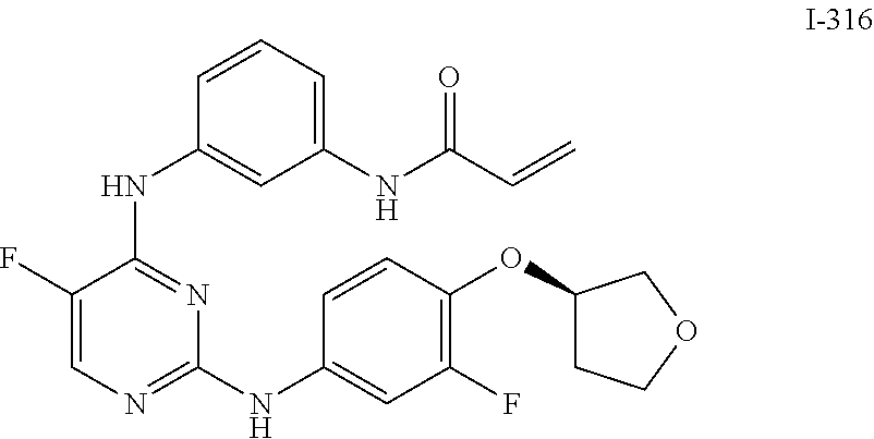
C1(NC(C=C)=O)=CC=CC(NC2=NC(NC3=CC(F)=C(OC4CCOC4)C=C3)=NC=C2F)=C1
